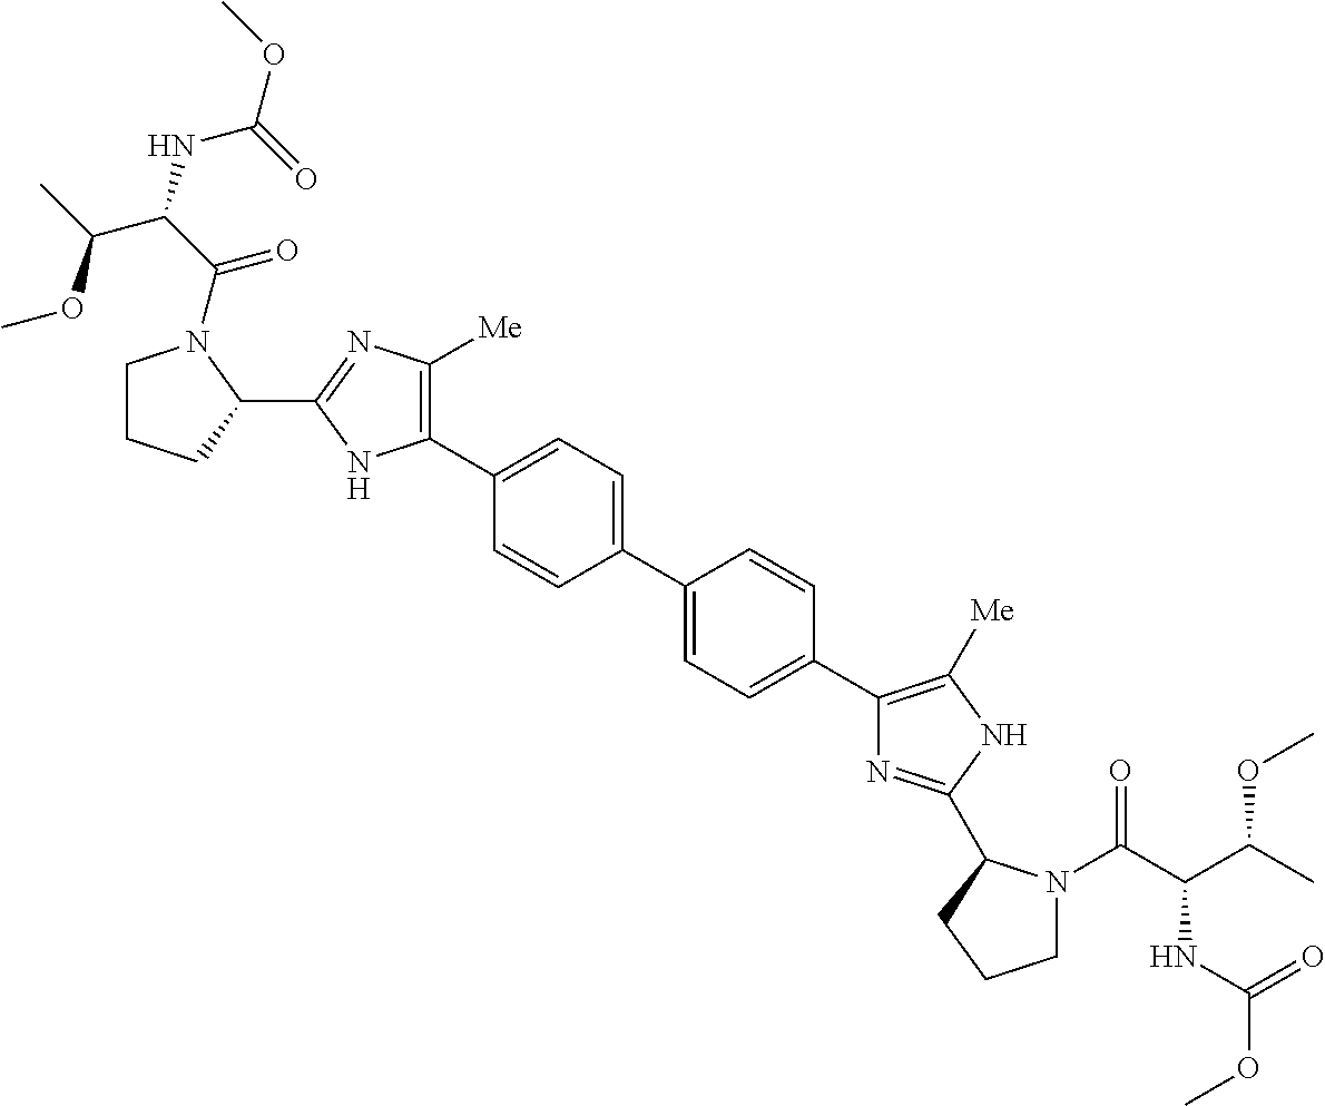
C1=C(C2=CC=C(C3=C([Me])NC(C4N(C(=O)C(NC(OC)=O)C(C)OC)CCC4)=N3)C=C2)C=CC(C2=C([Me])N=C(C3N(C(=O)C(C(C)OC)NC(OC)=O)CCC3)N2)=C1
